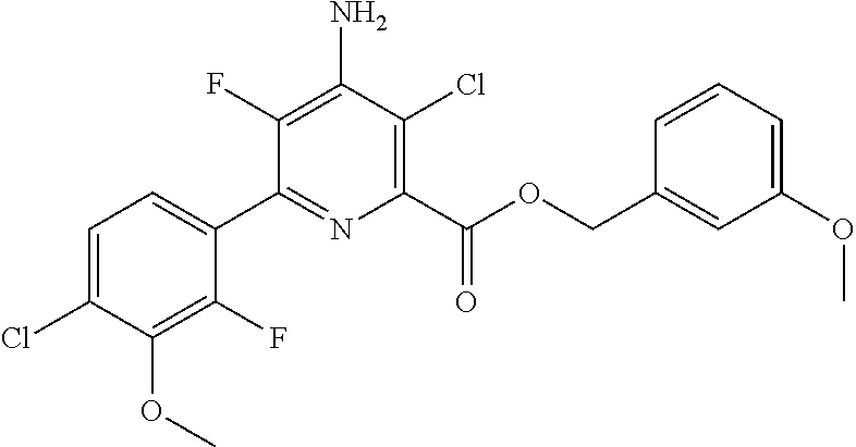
C1=C(Cl)C(OC)=C(F)C(C2=NC(C(OCC3=CC(OC)=CC=C3)=O)=C(Cl)C(N)=C2F)=C1
